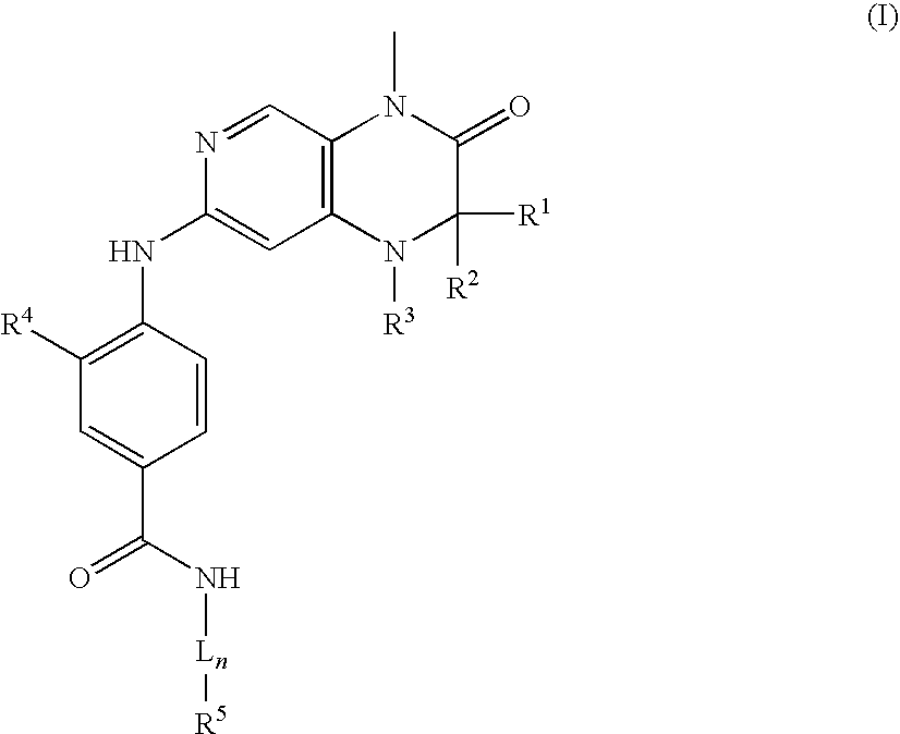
C1([R4])=C(NC2=CC3=C(C=N2)N(C)C(=O)C([R2])([R1])N3[R3])C=CC(C(N[Ln][R5])=O)=C1
